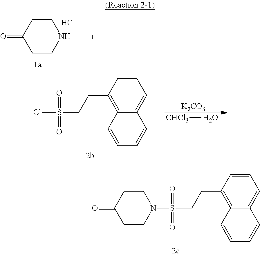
C1(=O)CCN(S(=O)(=O)CCC2=C3C(=CC=C2)C=CC=C3)CC1.C1(=O)CCNCC1.Cl.[CHCl3]O.[K2CO3].ClS(=O)(=O)CCC1=C2C(=CC=C1)C=CC=C2
